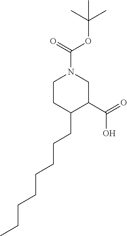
C1CC(CCCCCCCC)C(C(=O)O)CN1C(=O)OC(C)(C)C
